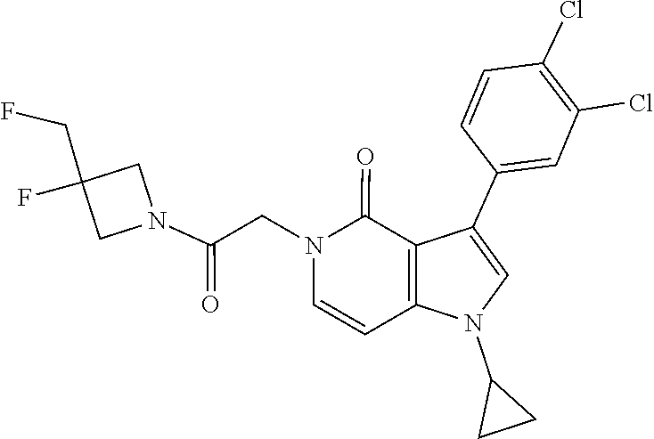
C1(Cl)=C(Cl)C=C(C2=CN(C3CC3)C3=C2C(=O)N(CC(N2CC(F)(CF)C2)=O)C=C3)C=C1
